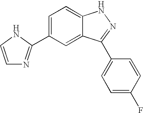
C1=CNC(C2=CC=C3C(=C2)C(C2=CC=C(F)C=C2)=NN3)=N1
